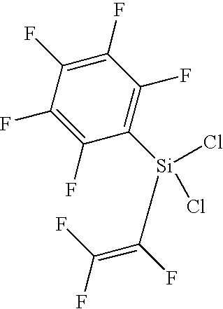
C1(F)=C(F)C(F)=C([Si](Cl)(Cl)C(F)=C(F)F)C(F)=C1F
